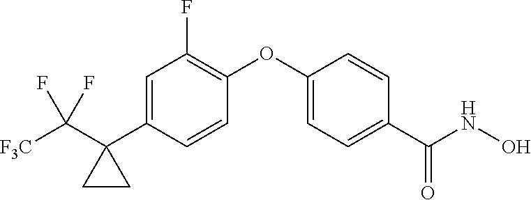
C1=C(C2(C([F3C])(F)F)CC2)C=CC(OC2=CC=C(C(NO)=O)C=C2)=C1F
